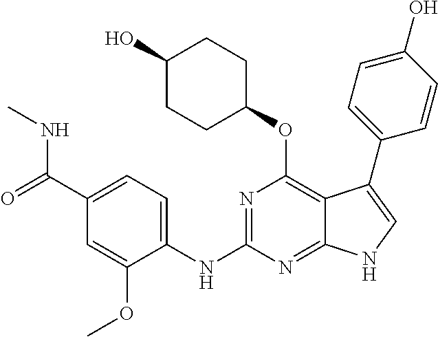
C1(C(=O)NC)=CC=C(NC2=NC(OC3CCC(O)CC3)=C3C(=N2)NC=C3C2=CC=C(O)C=C2)C(OC)=C1
